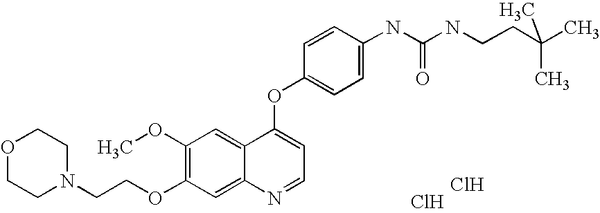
C1=CC(OC2=CC=NC3=CC(OCCN4CCOCC4)=C(OC)C=C23)=CC=C1NC(NCCC(C)(C)C)=O.Cl.Cl
